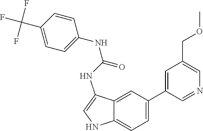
N(C1=CC=C(C(F)(F)F)C=C1)C(NC1=CNC2=CC=C(C3=CC(COC)=CN=C3)C=C12)=O
